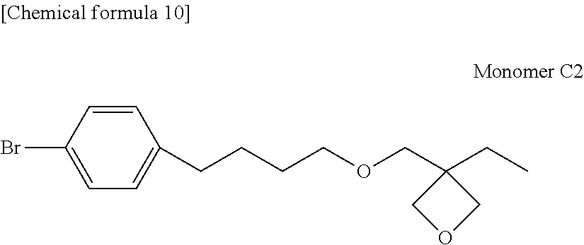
C1=CC(Br)=CC=C1CCCCOCC1(CC)COC1
